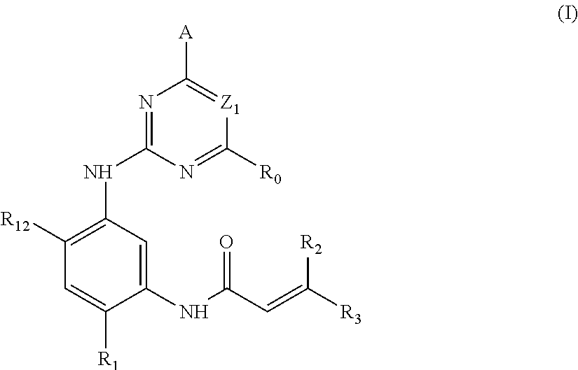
N1=C(NC2=C([R12])C=C([R1])C(NC(C=C([R3])[R2])=O)=C2)N=C([R0])[Z1]=C1[A]
